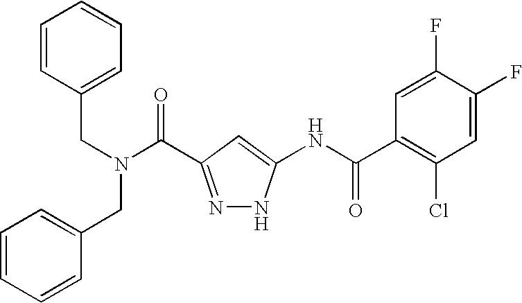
C1(CN(C(=O)C2=NNC(NC(C3=C(Cl)C=C(F)C(F)=C3)=O)=C2)CC2=CC=CC=C2)=CC=CC=C1
